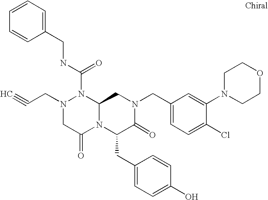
N(C(N1N(CC#C)CC(=O)N2C1CN(CC1=CC=C(Cl)C(N3CCOCC3)=C1)C(=O)C2CC1=CC=C(O)C=C1)=O)CC1=CC=CC=C1
